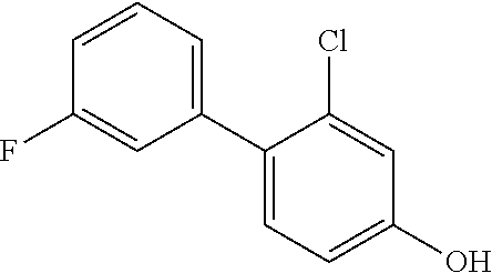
C1=CC(F)=CC(C2=CC=C(O)C=C2Cl)=C1
